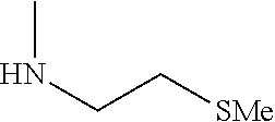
N(CC[SMe])C
